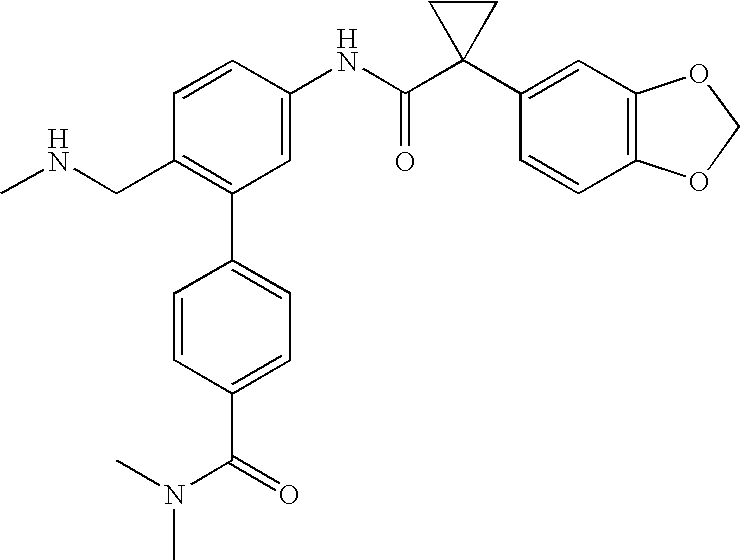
C1(NC(C2(C3=CC4=C(C=C3)OCO4)CC2)=O)=CC(C2=CC=C(C(N(C)C)=O)C=C2)=C(CNC)C=C1
